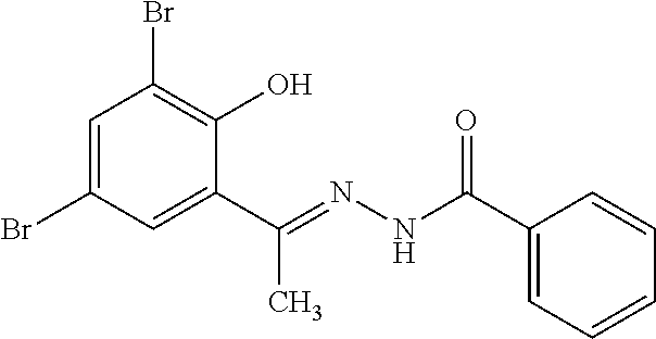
C1=C(Br)C=C(C(=NNC(C2=CC=CC=C2)=O)C)C(O)=C1Br
